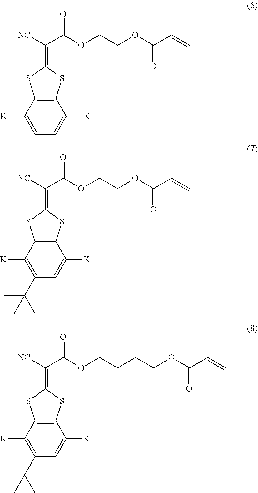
C1([K])=CC=C([K])C2=C1SC(=C([NC])C(OCCOC(C=C)=O)=O)S2.C1([K])=C(C(C)(C)C)C=C([K])C2=C1SC(=C([NC])C(OCCOC(C=C)=O)=O)S2.C1([K])=C(C(C)(C)C)C=C([K])C2=C1SC(=C([NC])C(OCCCCOC(=O)C=C)=O)S2
